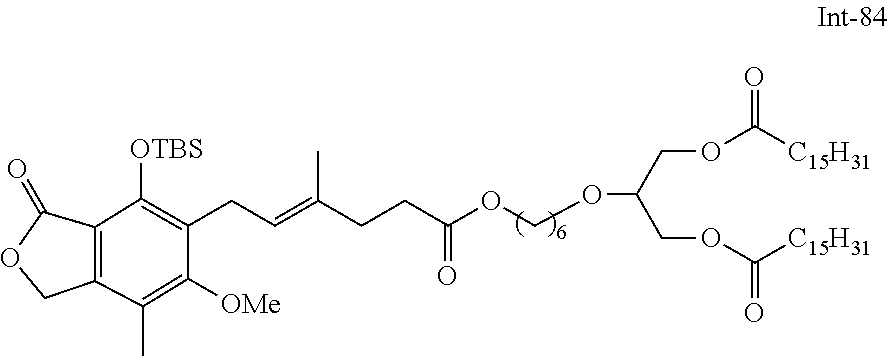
[OTBS]C1=C(CC=C(C)CCC(=O)OCOC(COC([C15H31])=O)COC([C15H31])=O)C([OMe])=C(C)C2=C1C(=O)OC2
